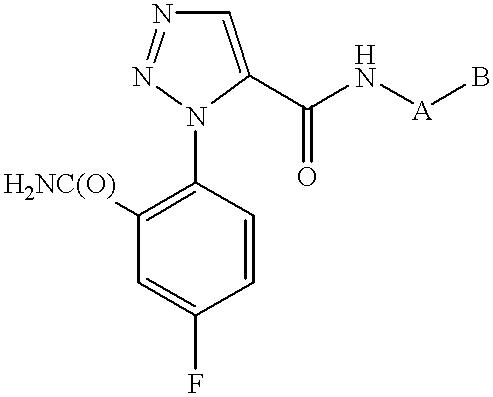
C1=C(C(N[A]B)=O)N(C2=C([H2NC(O)])C=C(F)C=C2)N=N1
